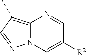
C12=C(C)C=NN1C=C([R2])C=N2
